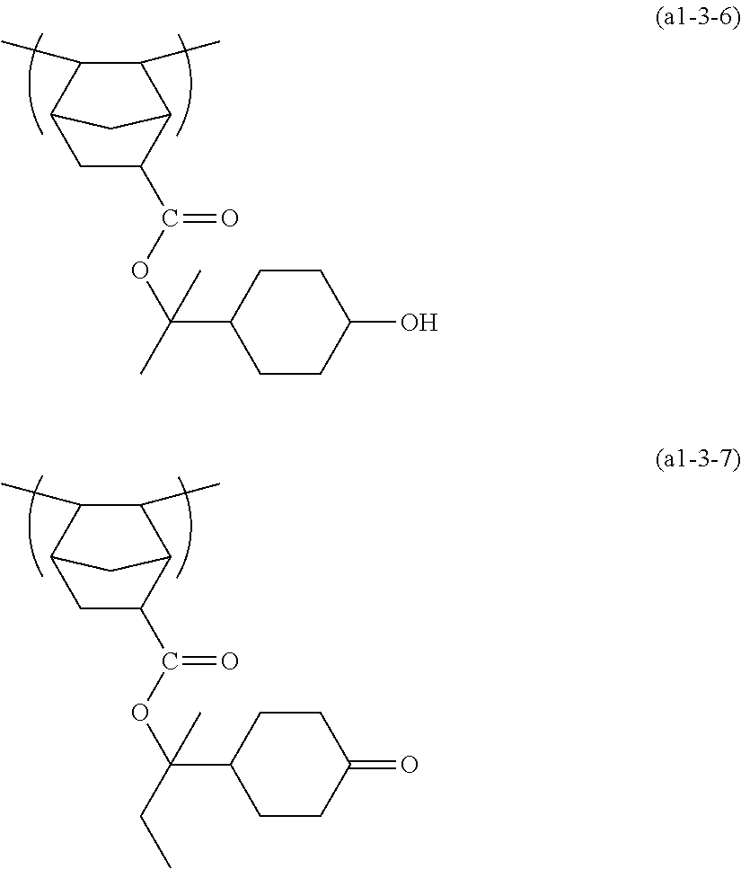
C12CC(C(OC(C3CCC(O)CC3)(C)C)=O)C(C1)C(C)C2C.C12CC(C(OC(C3CCC(=O)CC3)(CC)C)=O)C(C1)C(C)C2C
